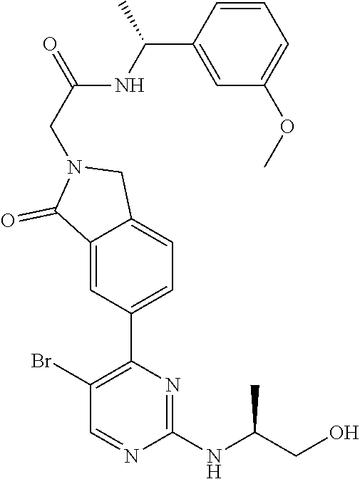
C1(Br)=C(C2=CC=C3C(=C2)C(=O)N(CC(=O)NC(C2=CC(OC)=CC=C2)C)C3)N=C(NC(CO)C)N=C1
